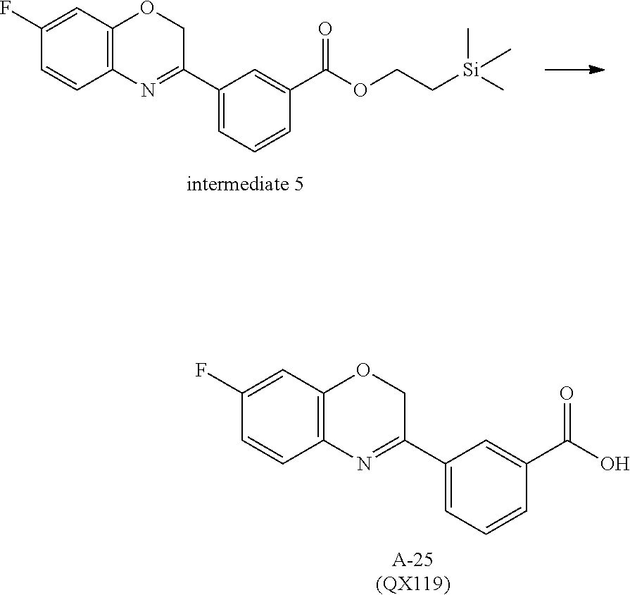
C1(F)=CC2=C(C=C1)N=C(C1=CC=CC(C(=O)OCC[Si](C)(C)C)=C1)CO2.C1(F)=CC2=C(C=C1)N=C(C1=CC=CC(C(=O)O)=C1)CO2.[A-25(QX119)]
